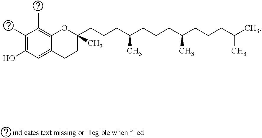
C1(O)=C(C)C(C)=C2C(=C1)CCC(C)(CCCC(CCCC(C)CCCC(C)C)C)O2
